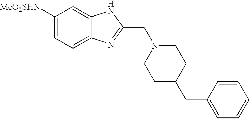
C1([MeO2SHN])=CC=C2C(=C1)NC(CN1CCC(CC3=CC=CC=C3)CC1)=N2
